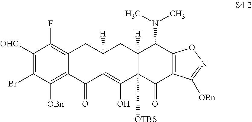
C1([OHC])=C(Br)C([OBn])=C2C(=C1F)CC1([H])C(=C(O)C3([OTBS])C([H])(C1)C(N(C)C)C1=C(C3=O)C([OBn])=NO1)C2=O
